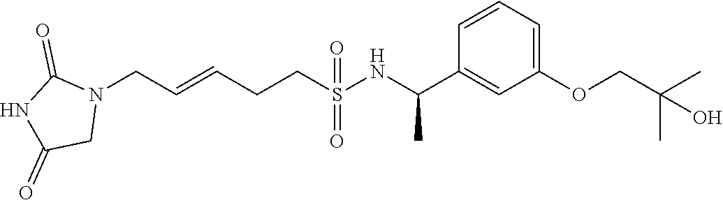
N1(CC=CCCS(=O)(=O)NC(C2=CC(OCC(C)(C)O)=CC=C2)C)C(=O)NC(=O)C1
